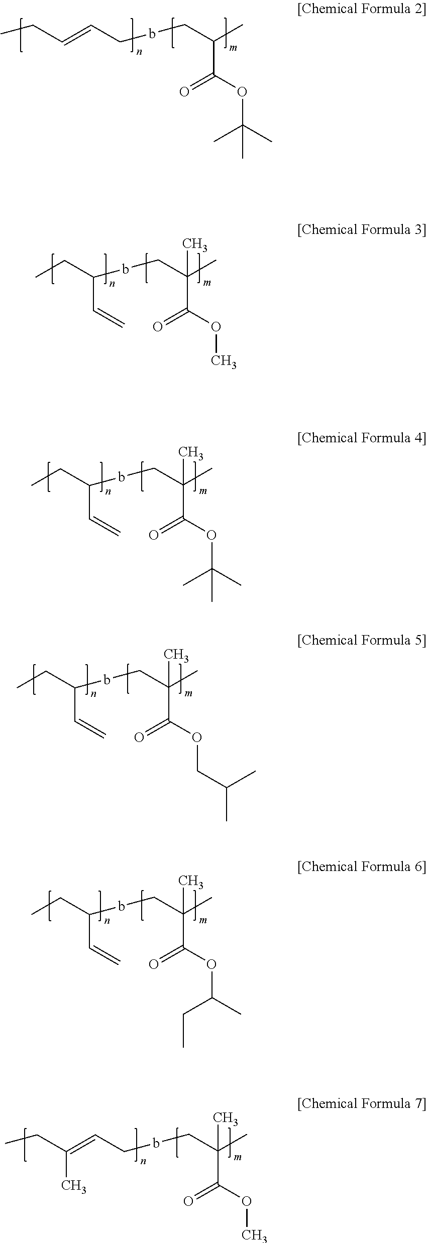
CCC=CCbCC(C)C(OC(C)(C)C)=O.C(bCC(C)(C(OC)=O)C)(CC)C=C.C(bCC(C)(C(OC(C)(C)C)=O)C)(CC)C=C.C(bCC(C)(C(OCC(C)C)=O)C)(CC)C=C.CCC(=CCbCC(C)(C(OC)=O)C)C.C(bCC(C)(C(OC(C)CC)=O)C)(CC)C=C
